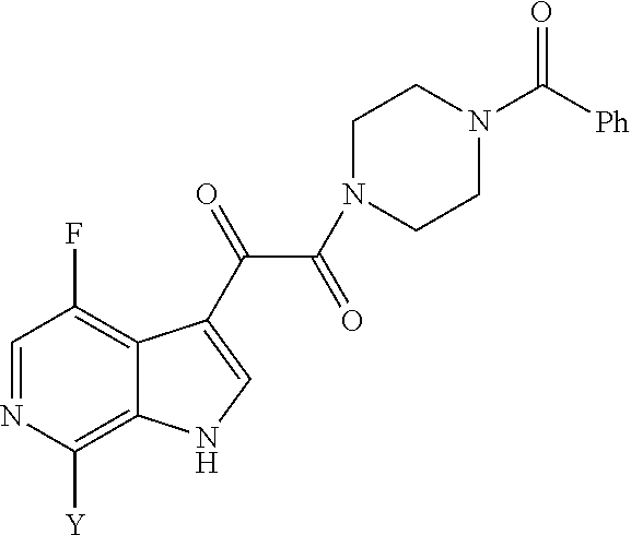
C1=NC([Y])=C2C(=C1F)C(C(=O)C(N1CCN(C(=O)[Ph])CC1)=O)=CN2
